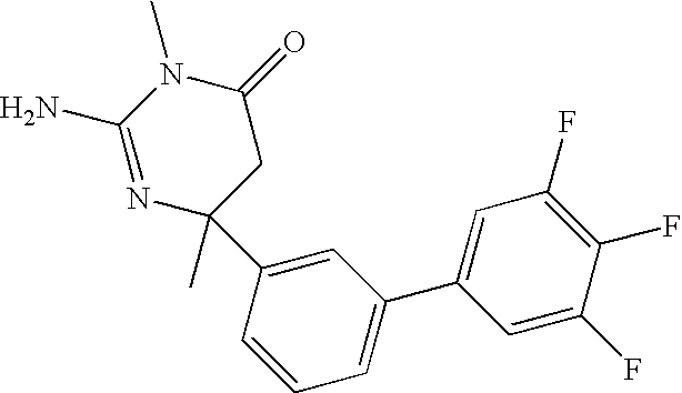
N1=C(N)N(C)C(=O)CC1(C)C1=CC(C2=CC(F)=C(F)C(F)=C2)=CC=C1
